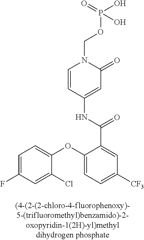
C1=C(F)C=C(Cl)C(OC2=CC=C([CF3])C=C2C(=O)NC2=CC(=O)N(COP(=O)(O)O)C=C2)=C1
